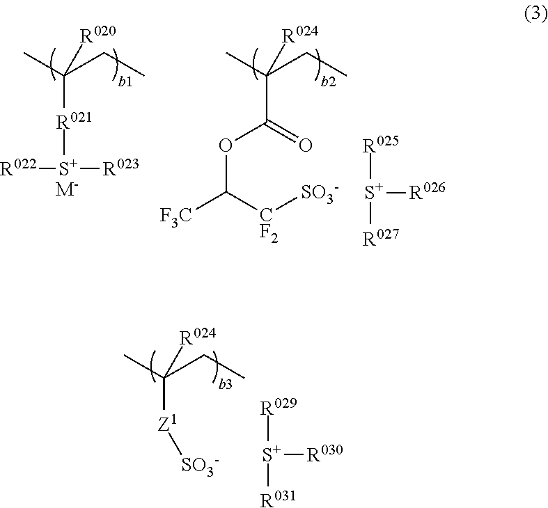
CC(CC)([R020])[R021][S+]([R022])[R023].[M-].CC(CC)([R024])C(OC([F3C])[CF2][SO3-])=O.[R025][S+]([R027])[R026].CC(CC)([R024])[Z1][SO3-].[R029][S+]([R031])[R030]
